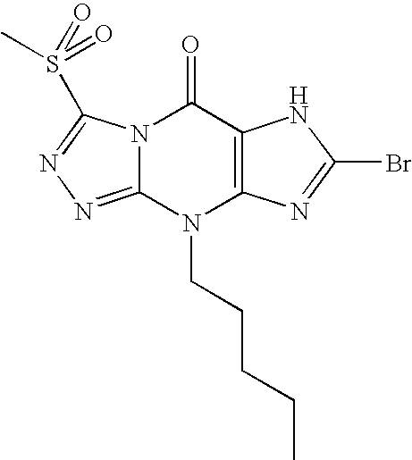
N12C(=NN=C1S(C)(=O)=O)N(CCCCC)C1=C(C2=O)NC(Br)=N1
